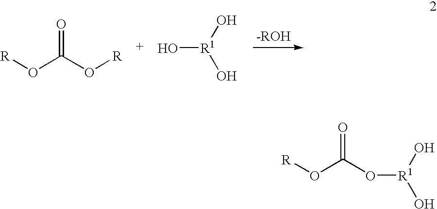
[R]OC(O[R])=O.O[R1](O)O.O(C(O[R])=O)[R1](O)O
